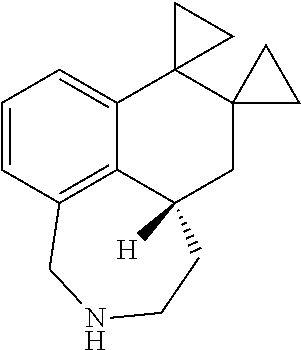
C1=CC2=C3C(=C1)C1(C4(CC3([H])CCNC2)CC4)CC1
